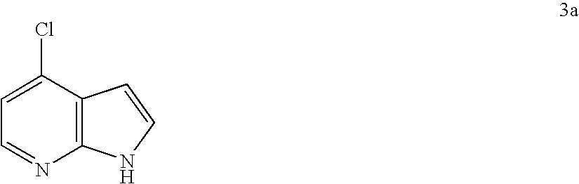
C1=C(Cl)C2=C(N=C1)NC=C2
